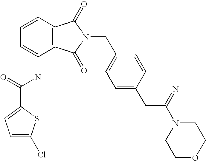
C1=CC=C(NC(=O)C2=CC=C(Cl)S2)C2=C1C(=O)N(CC1=CC=C(CC(=N)N3CCOCC3)C=C1)C2=O
